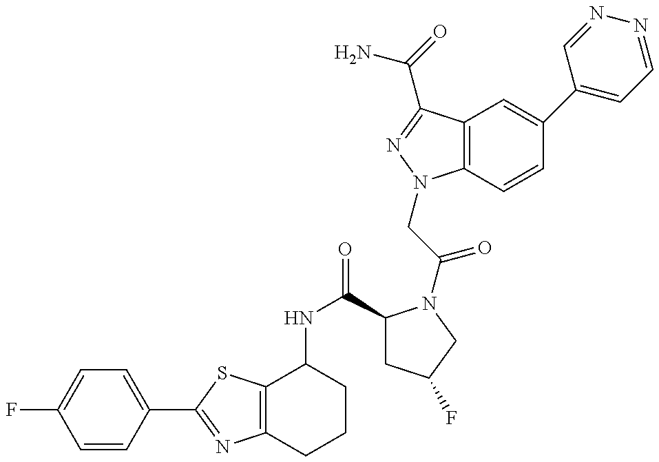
C1=CC(C2=NC3=C(S2)C(NC(=O)C2CC(F)CN2C(CN2C4=C(C(C(=O)N)=N2)C=C(C2=CC=NN=C2)C=C4)=O)CCC3)=CC=C1F
